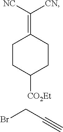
C1CC([CO2Et])CCC1=C([CN])[NC].BrCC#C
